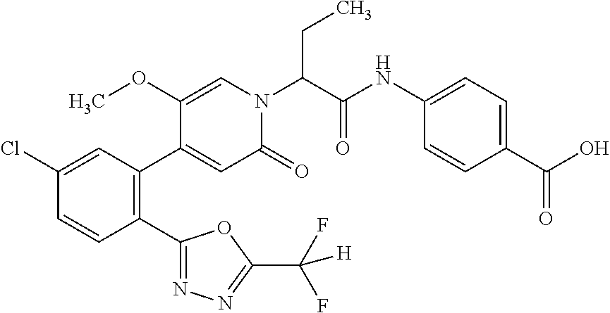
C1(Cl)=CC(C2=CC(=O)N(C(C(NC3=CC=C(C(O)=O)C=C3)=O)CC)C=C2OC)=C(C2=NN=C(C(F)(F)[H])O2)C=C1
